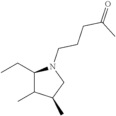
C1(CC)C(C)C(C)CN1CCCC(C)=O
